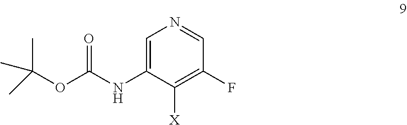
C1=C(NC(OC(C)(C)C)=O)C([X])=C(F)C=N1
